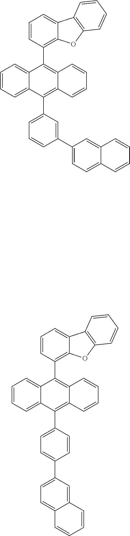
C1=CC=C2C(=C1)C(C1=C3C(=CC=C1)C1=C(O3)C=CC=C1)=C1C(=C2C2=CC=CC(C3=CC=C4C(=C3)C=CC=C4)=C2)C=CC=C1.C1=CC=C2C(=C1)C(C1=C3C(=CC=C1)C1=C(O3)C=CC=C1)=C1C(=C2C2=CC=C(C3=CC=C4C(=C3)C=CC=C4)C=C2)C=CC=C1
